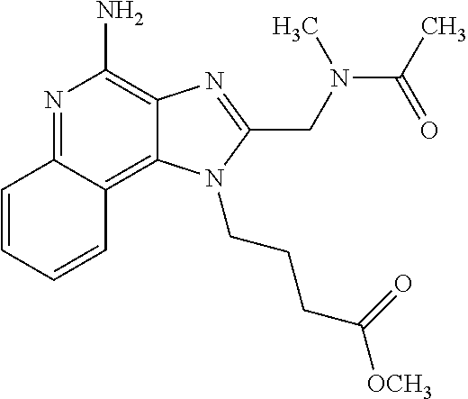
C1=CC=CC2=C3C(=C(N)N=C12)N=C(CN(C(C)=O)C)N3CCCC(=O)[OCH3]
